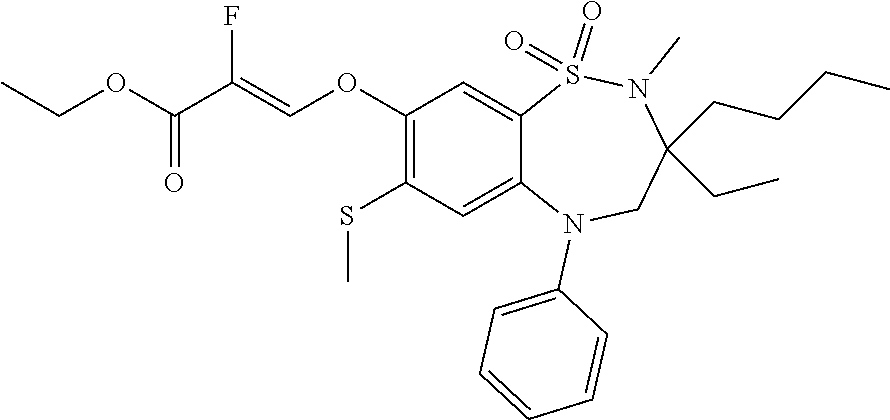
C1=CC=C(N2C3=CC(SC)=C(OC=C(C(=O)OCC)F)C=C3S(=O)(=O)N(C)C(CCCC)(CC)C2)C=C1
